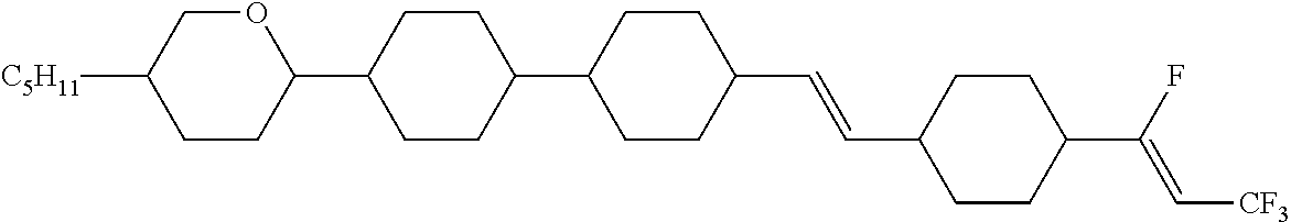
C1CC(C2CCC(C3CCC(C=CC4CCC(C(F)=C[CF3])CC4)CC3)CC2)OCC1[C5H11]
